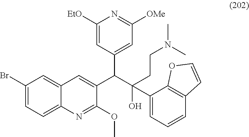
C1(Br)=CC=C2C(=C1)C=C(C(C(O)(C1=CC=CC3=C1OC=C3)CCN(C)C)C1=CC([OMe])=NC([EtO])=C1)C(OC)=N2
